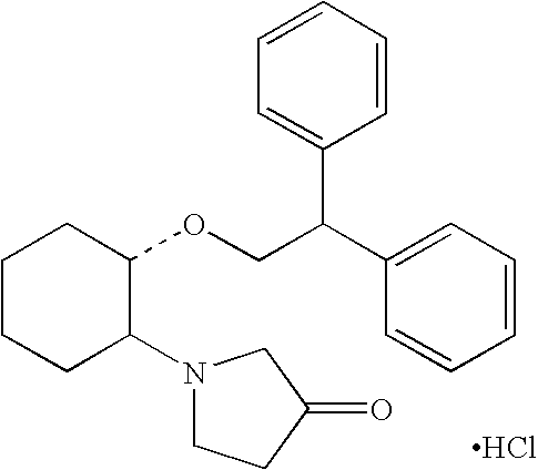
C1CCC(N2CCC(=O)C2)C(OCC(C2=CC=CC=C2)C2=CC=CC=C2)C1.Cl
